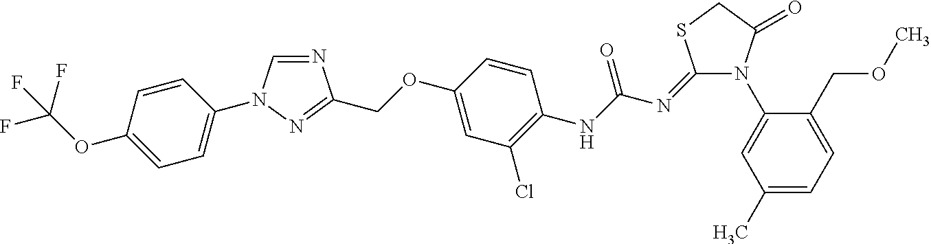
N1=CN(C2=CC=C(OC(F)(F)F)C=C2)N=C1COC1=CC(Cl)=C(NC(N=C2N(C3=CC(C)=CC=C3COC)C(=O)CS2)=O)C=C1
